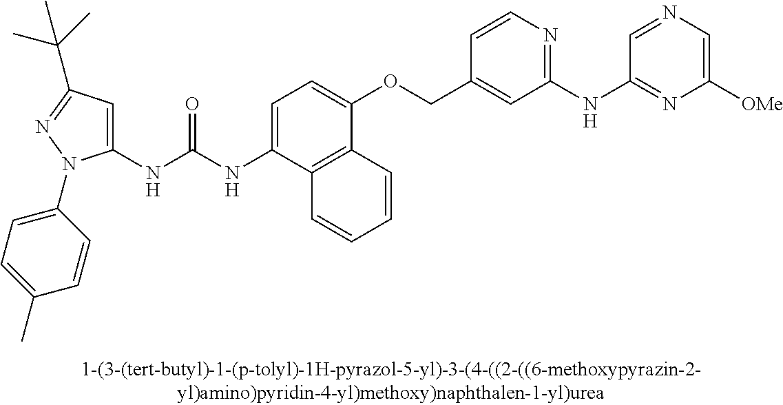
C1(NC(NC2=CC=C(OCC3=CC(NC4=NC([OMe])=CN=C4)=NC=C3)C3=C2C=CC=C3)=O)=CC(C(C)(C)C)=NN1C1=CC=C(C)C=C1
